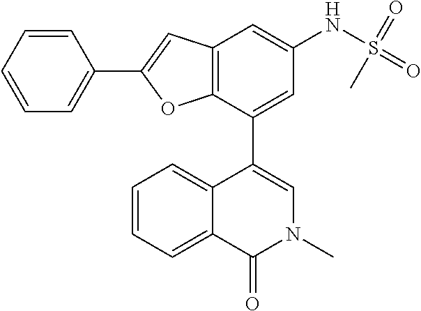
C12=CC=CC=C1C(C1=CC(NS(=O)(=O)C)=CC3=C1OC(C1=CC=CC=C1)=C3)=CN(C)C2=O
